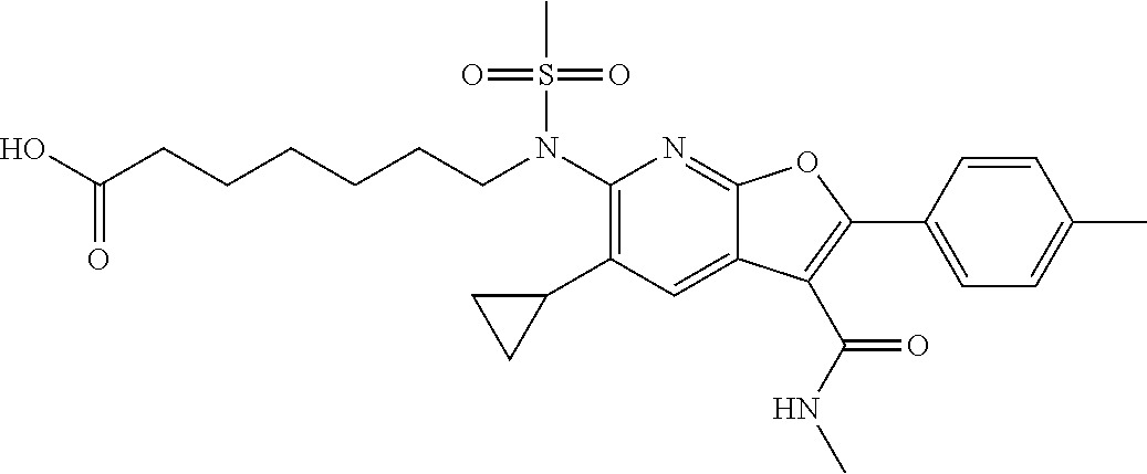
N(C1=C(C2CC2)C=C2C(=N1)OC(C1=CC=C(C)C=C1)=C2C(NC)=O)(S(C)(=O)=O)CCCCCCC(O)=O
